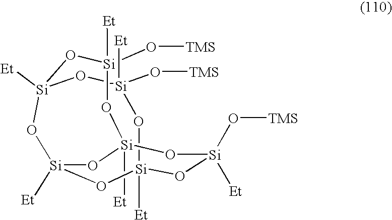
[Si]12([Et])O[Si](O[TMS])([Et])O[Si]3([Et])O[Si]([Et])(O[Si]([Et])(O[Si](O[TMS])([Et])O1)O[Si](O[TMS])([Et])O3)O2
